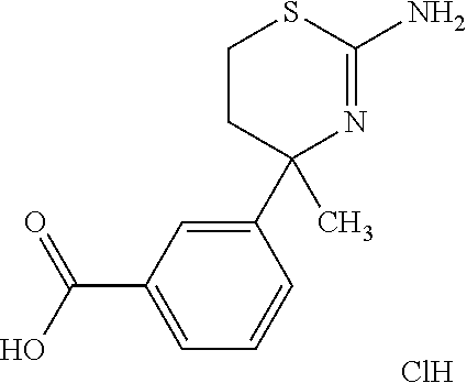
C1(C2(C)N=C(N)SCC2)=CC(C(=O)O)=CC=C1.Cl
